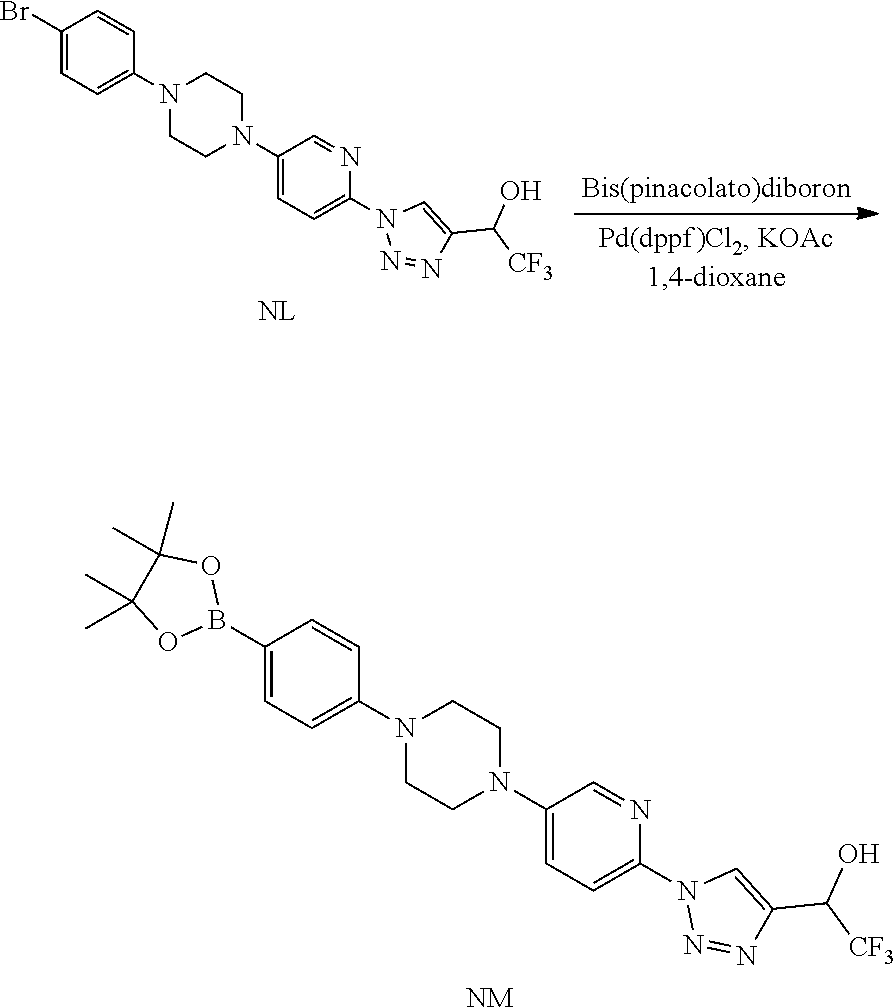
C1(N2CCN(C3=CC=C(B4OC(C)(C)C(C)(C)O4)C=C3)CC2)=CC=C(N2N=NC(C([CF3])O)=C2)N=C1.[NM].C1(N2CCN(C3=CC=C(Br)C=C3)CC2)=CC=C(N2N=NC(C([CF3])O)=C2)N=C1.[NL]
